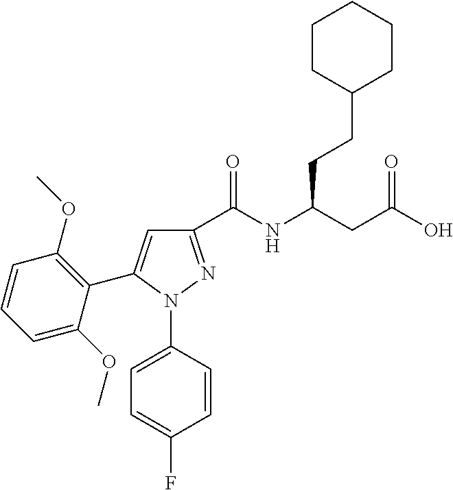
C1(C(NC(CC(O)=O)CCC2CCCCC2)=O)=NN(C2=CC=C(F)C=C2)C(C2=C(OC)C=CC=C2OC)=C1
